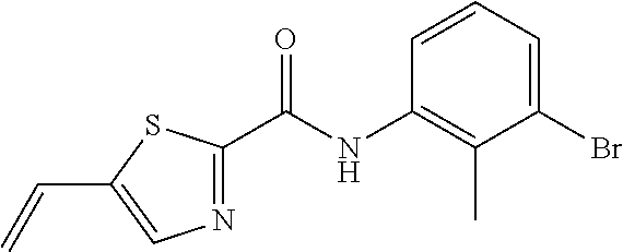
N1=C(C(NC2=C(C)C(Br)=CC=C2)=O)SC(C=C)=C1
